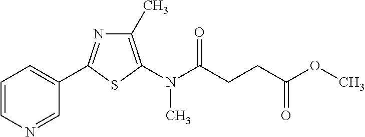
C1=CN=CC(C2=NC(C)=C(N(C(=O)CCC(=O)OC)C)S2)=C1
